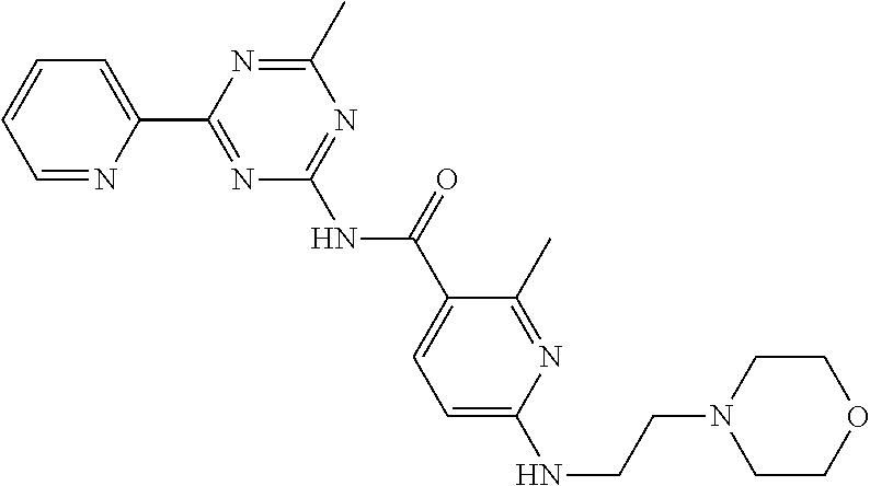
C1=NC(C2=NC(NC(=O)C3=CC=C(NCCN4CCOCC4)N=C3C)=NC(C)=N2)=CC=C1
